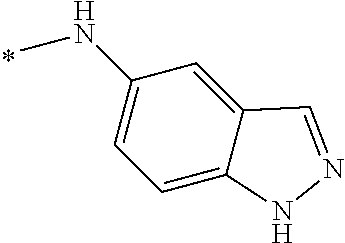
C1(NC)=CC=C2C(=C1)C=NN2
